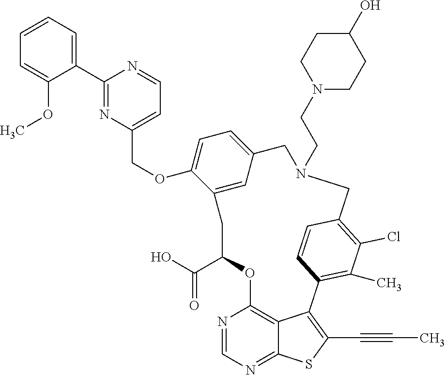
C1=CC=C(C2=NC(COC3=CC=C4C=C3CC(C(=O)O)OC3=C5C(=NC=N3)SC(C#CC)=C5C3=C(C)C(Cl)=C(C=C3)CN(CCN3CCC(O)CC3)C4)=CC=N2)C(OC)=C1
